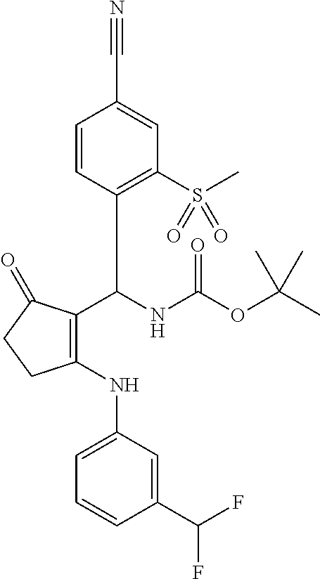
C1(C(NC(OC(C)(C)C)=O)C2=C(S(C)(=O)=O)C=C(C#N)C=C2)=C(NC2=CC=CC(C(F)F)=C2)CCC1=O
